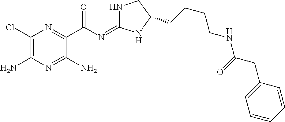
C1(Cl)=C(N)N=C(N)C(C(N=C2NCC(CCCCNC(CC3=CC=CC=C3)=O)N2)=O)=N1
